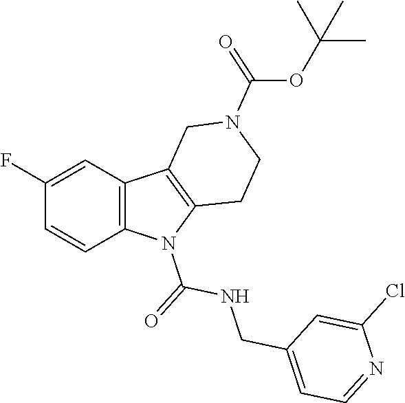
C1(F)=CC2=C(C=C1)N(C(=O)NCC1=CC=NC(Cl)=C1)C1=C2CN(C(OC(C)(C)C)=O)CC1
